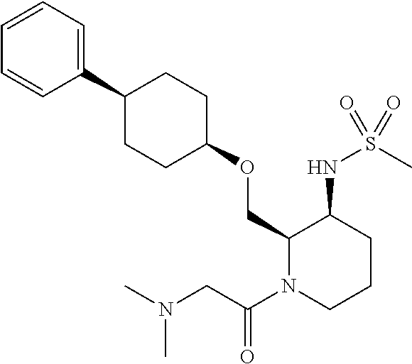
C1(COC2CCC(C3=CC=CC=C3)CC2)N(C(CN(C)C)=O)CCCC1NS(C)(=O)=O
